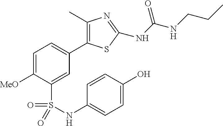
C1=C([MeO])C(S(NC2=CC=C(O)C=C2)(=O)=O)=CC(C2=C(C)N=C(NC(NCCC)=O)S2)=C1
